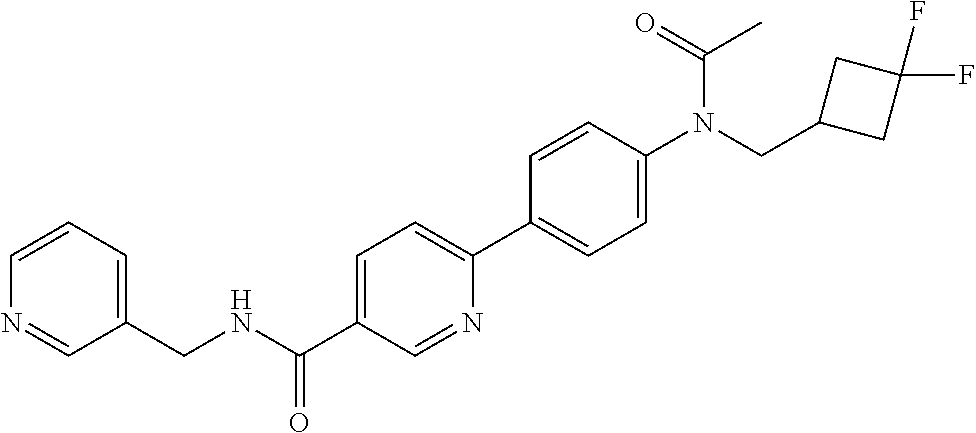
C1=CC=C(CNC(C2=CC=C(C3=CC=C(N(CC4CC(F)(F)C4)C(=O)C)C=C3)N=C2)=O)C=N1
